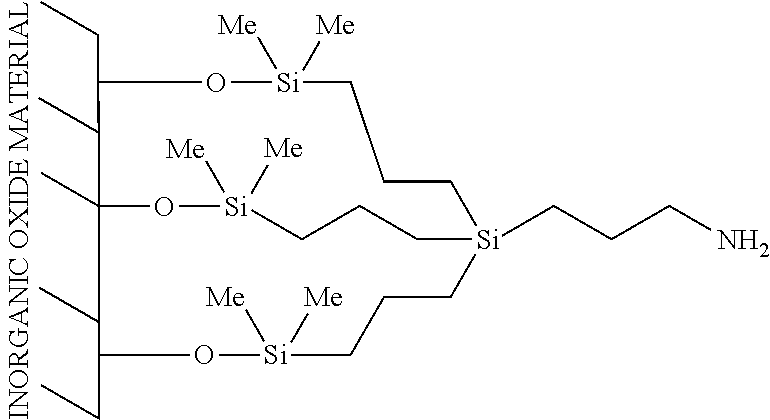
C1(CC)O[Si]([Me])([Me])CCC[Si]2(CCCN)CCC[Si]([Me])([Me])OC1(C)C(CC)O[Si]([Me])([Me])CCC2
